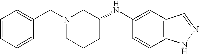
C1=CC=CC(CN2CCCC(NC3=CC4=C(C=C3)NN=C4)C2)=C1
